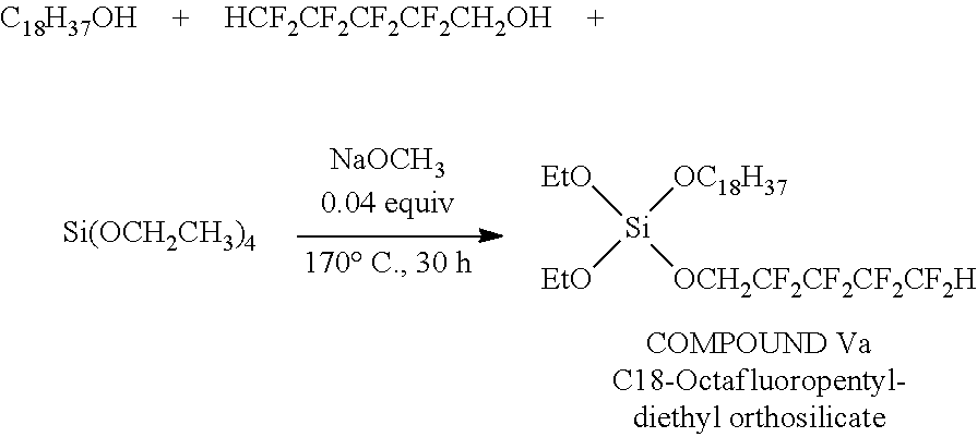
[C18H37OH].[HCF2CF2CF2CF2CH2OH].[EtO][Si]([OCH2CF2CF2CF2CF2H])([OC18H37])[EtO].[Si(OCH2CH3)4]
